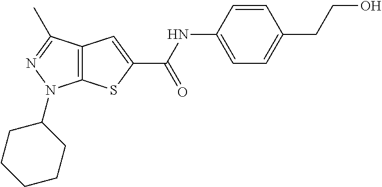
C1=C(NC(=O)C2=CC3=C(S2)N(C2CCCCC2)N=C3C)C=CC(CCO)=C1
